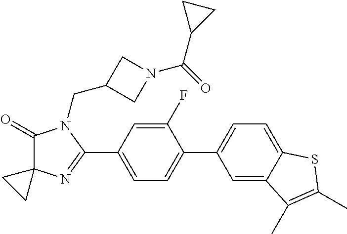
C1(=O)C2(N=C(C3=CC=C(C4=CC=C5C(=C4)C(C)=C(C)S5)C(F)=C3)N1CC1CN(C(=O)C3CC3)C1)CC2
